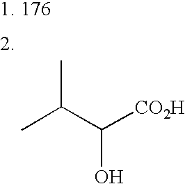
CC(C)C([CO2H])O
